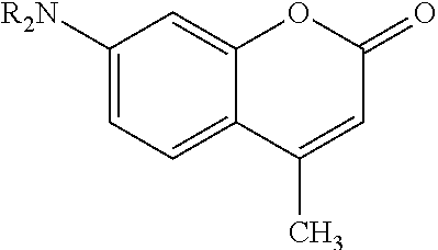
C1([R2N])=CC=C2C(=C1)OC(=O)C=C2C
